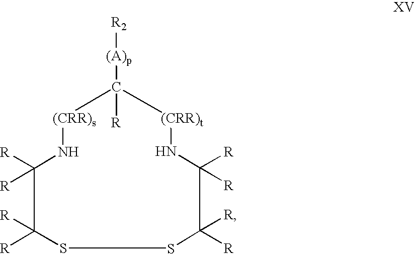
C1([R])([R])C([R])([R])N[(CRR)s]C([(A)p][R2])([R])[(CRR)t]NC([R])([R])C([R])([R])SS1
